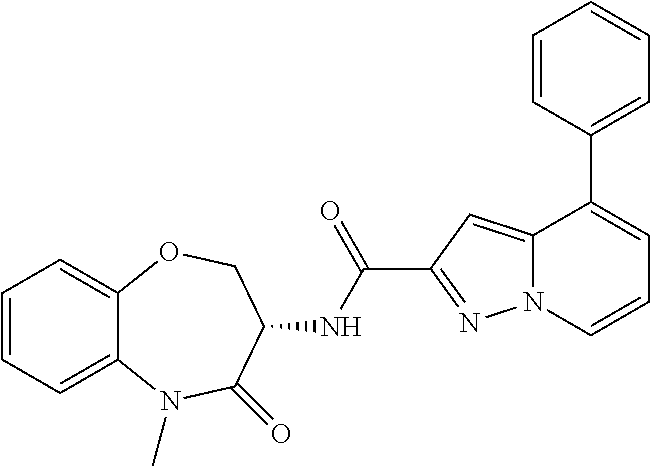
C12=CC=CC=C1OCC(NC(C1=NN3C(=C1)C(C1=CC=CC=C1)=CC=C3)=O)C(=O)N2C
